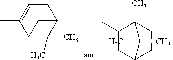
C1C=C(C)C2C(C)(C)C1C2.C1(C)CC2CCC1(C)C2(C)C
